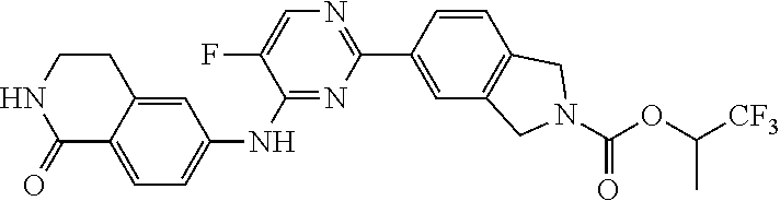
C1=C2C(=CC(NC3=NC(C4=CC5=C(C=C4)CN(C(OC([CF3])C)=O)C5)=NC=C3F)=C1)CCNC2=O
